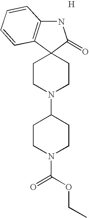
C12(CCN(C3CCN(C(=O)OCC)CC3)CC1)C(=O)NC1=C2C=CC=C1.[H]
